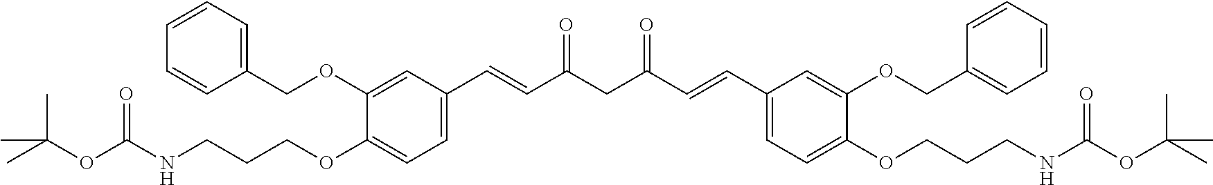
C1(OCCCNC(OC(C)(C)C)=O)=CC=C(C=CC(CC(=O)C=CC2=CC=C(OCCCNC(OC(C)(C)C)=O)C(OCC3=CC=CC=C3)=C2)=O)C=C1OCC1=CC=CC=C1
